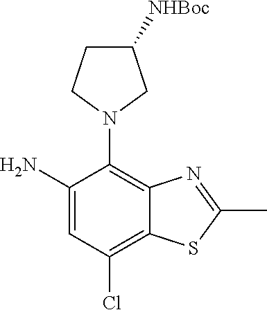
C1(N)=CC(Cl)=C2C(=C1N1CC([NHBoc])CC1)N=C(C)S2
